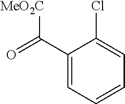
C1(C([MeO2C])=O)=CC=CC=C1Cl
